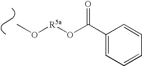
CO[R5a]OC(C1=CC=CC=C1)=O
